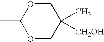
C1(C)OCC(C)([CH2OH])CO1
